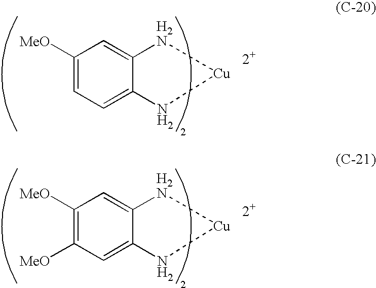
C1([MeO])=CC=C2C(=C1)N[Cu]N2.[2+].C1([MeO])=C([MeO])C=C2C(=C1)N[Cu]N2.[2+]
